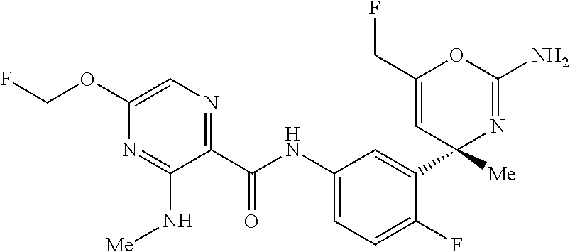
C1(C(NC2=CC=C(F)C(C3([Me])N=C(N)OC(CF)=C3)=C2)=O)=NC=C(OCF)N=C1N[Me]
